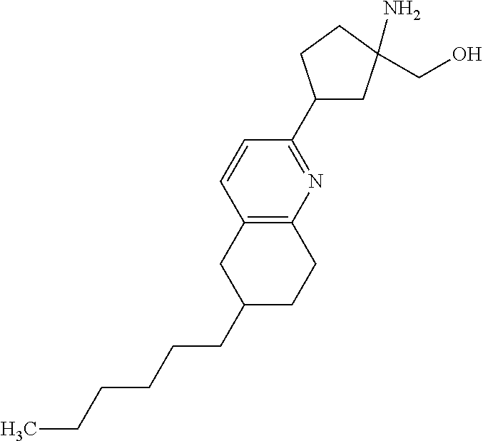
C1(C2=NC3=C(C=C2)CC(CCCCCC)CC3)CC(CO)(N)CC1
